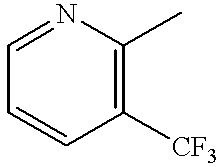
C1=CC([CF3])=C(C)N=C1
